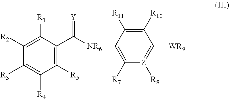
C1([R5])=C(C([NR6]C2=C([R7])[Z]([R8])=C([WR9])C([R10])=C2[R11])=[Y])C([R1])=C([R2])C([R3])=C1[R4]
